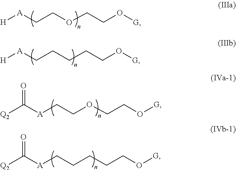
[H][A]CCOCCO[G].[H][A]CCCCCO[G].C([A]CCOCCO[G])(=O)[Q2].C([A]CCCCCO[G])(=O)[Q2]
